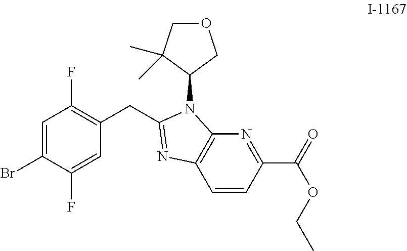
C12=C(C=CC(C(=O)OCC)=N1)N=C(CC1=C(F)C=C(Br)C(F)=C1)N2C1COCC1(C)C
